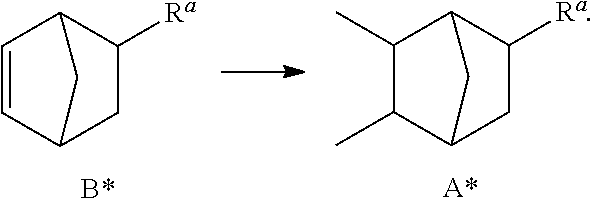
C1=CC2CC([Ra])C1C2.C1(C)C(C)C2CC([Ra])C1C2
